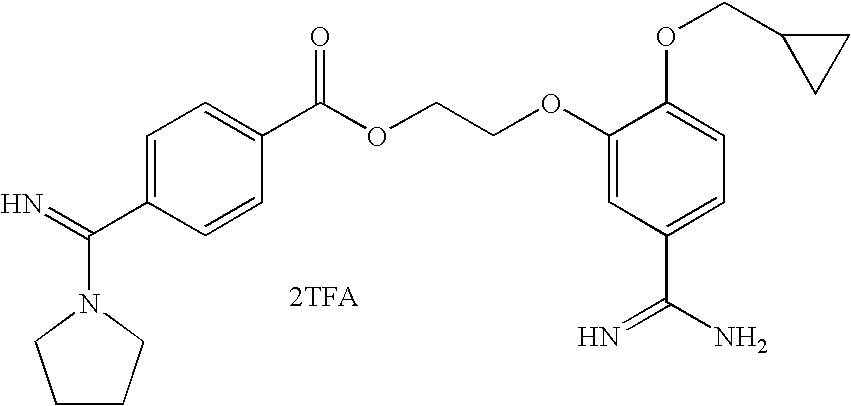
[2TFA].N1(C(=N)C2=CC=C(C(OCCOC3=CC(C(N)=N)=CC=C3OCC3CC3)=O)C=C2)CCCC1
